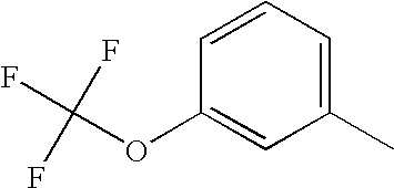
C1=CC=C(C)C=C1OC(F)(F)F
